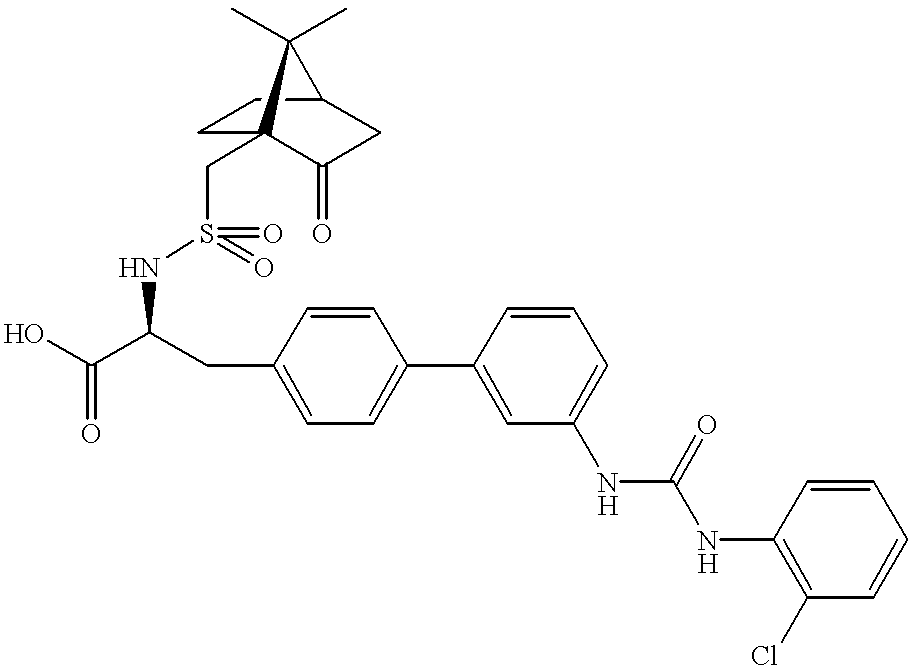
OC(C(CC1=CC=C(C2=CC(NC(NC3=C(Cl)C=CC=C3)=O)=CC=C2)C=C1)NS(=O)(CC12CCC(CC1=O)C2(C)C)=O)=O
